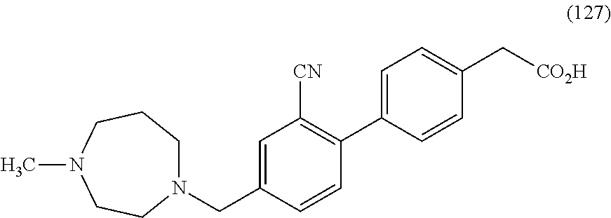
N1(CC2=CC([CN])=C(C3=CC=C(C[CO2H])C=C3)C=C2)CCCN(C)CC1
